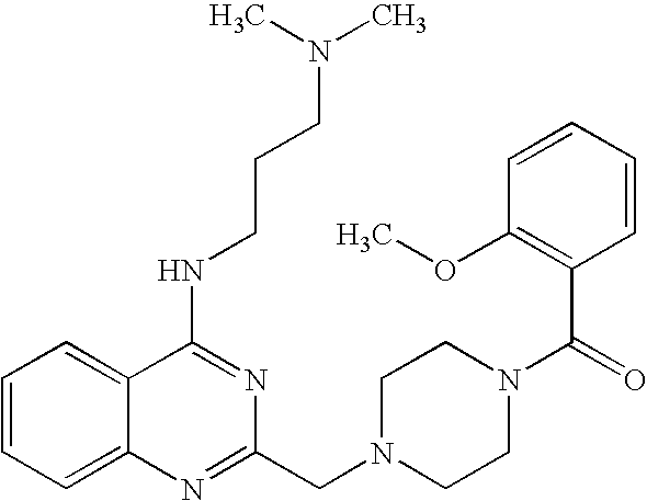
C1=CC=C2C(=C1)C(NCCCN(C)C)=NC(CN1CCN(C(C3=C(OC)C=CC=C3)=O)CC1)=N2
